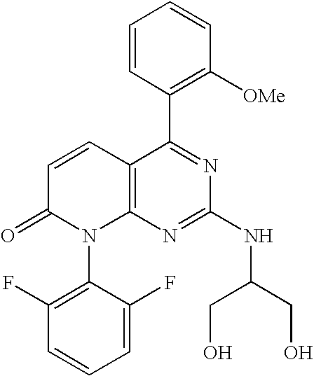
C1=CC(C2=NC(NC(CO)CO)=NC3=C2C=CC(=O)N3C2=C(F)C=CC=C2F)=C([OMe])C=C1
